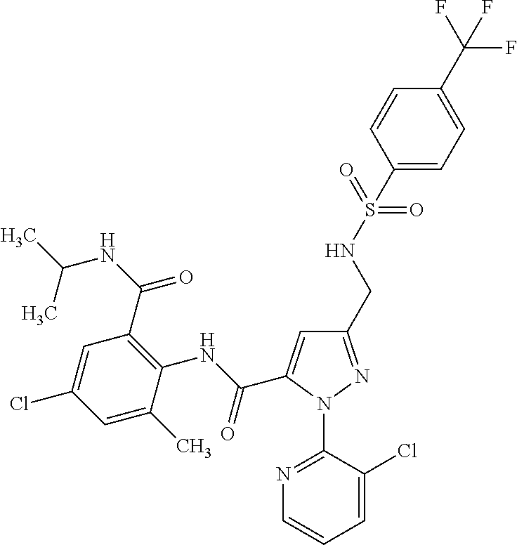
C(C1=CC(CNS(C2=CC=C(C(F)(F)F)C=C2)(=O)=O)=NN1C1=NC=CC=C1Cl)(NC1=C(C(NC(C)C)=O)C=C(Cl)C=C1C)=O
